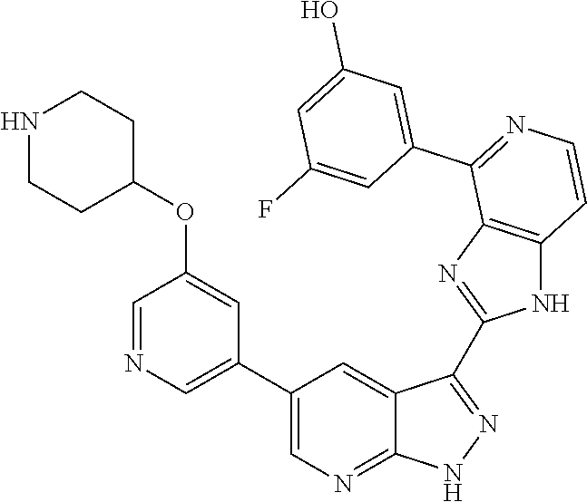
C1=NC=C(C2=CN=C3C(=C2)C(C2=NC4=C(N2)C=CN=C4C2=CC(O)=CC(F)=C2)=NN3)C=C1OC1CCNCC1
